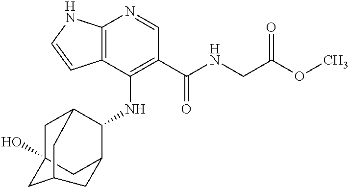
C12=C(C(NC3C4CC5(O)CC3CC(C5)C4)=C(C(NCC(OC)=O)=O)C=N1)C=CN2
